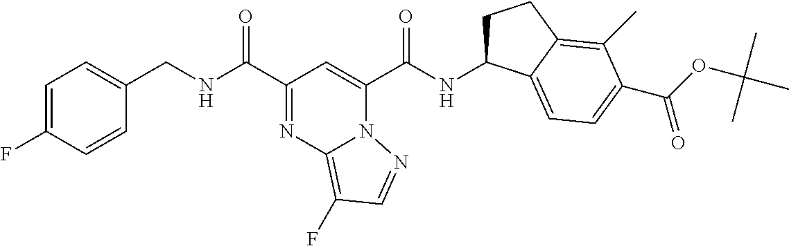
C1=C(F)C=CC(CNC(C2=NC3=C(F)C=NN3C(C(NC3CCC4=C(C)C(C(OC(C)(C)C)=O)=CC=C34)=O)=C2)=O)=C1
